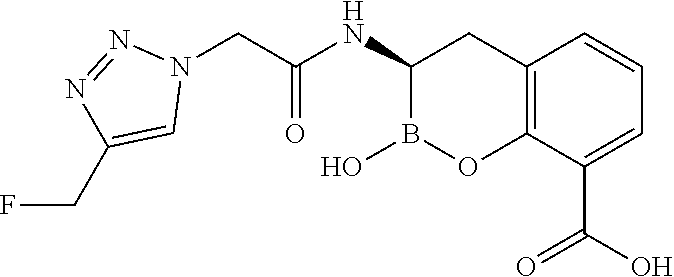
C12=C(C(C(O)=O)=CC=C1)OB(O)C(NC(=O)CN1N=NC(CF)=C1)C2
